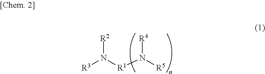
[R3]N([R1]N([R5])[R4])[R2]
